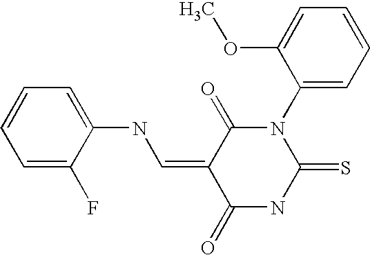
S=C1NC(=O)C(=CNC2=CC=CC=C2F)C(=O)N1C1=CC=CC=C1OC
